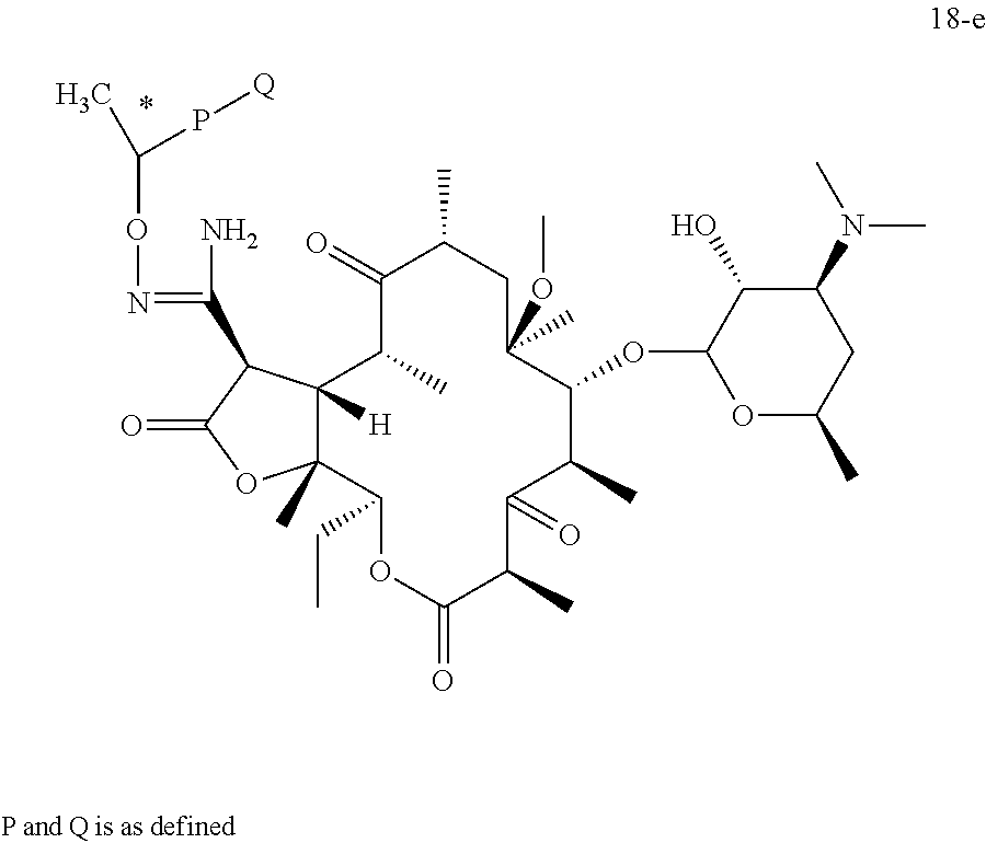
C(ON=C(N)C1C2([H])C(C)(OC1=O)C(CC)OC(=O)C(C)C(=O)C(C)C(OC1OC(C)CC(N(C)C)C1O)C(OC)(C)CC(C)C(=O)C2C)(P[Q])C
